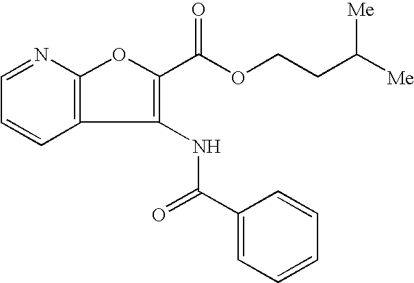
C12=C(N=CC=C1)OC(C(OCCC([Me])[Me])=O)=C2NC(=O)C1=CC=CC=C1
